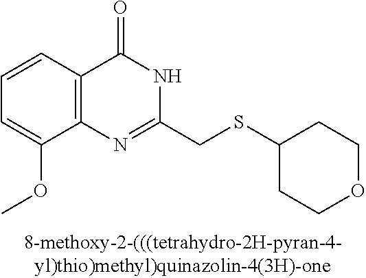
C1=CC2=C(C(OC)=C1)N=C(CSC1CCOCC1)NC2=O
